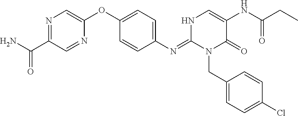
C1(N=C2N(CC3=CC=C(Cl)C=C3)C(=O)C(NC(CC)=O)=CN2)=CC=C(OC2=CN=C(C(N)=O)C=N2)C=C1
